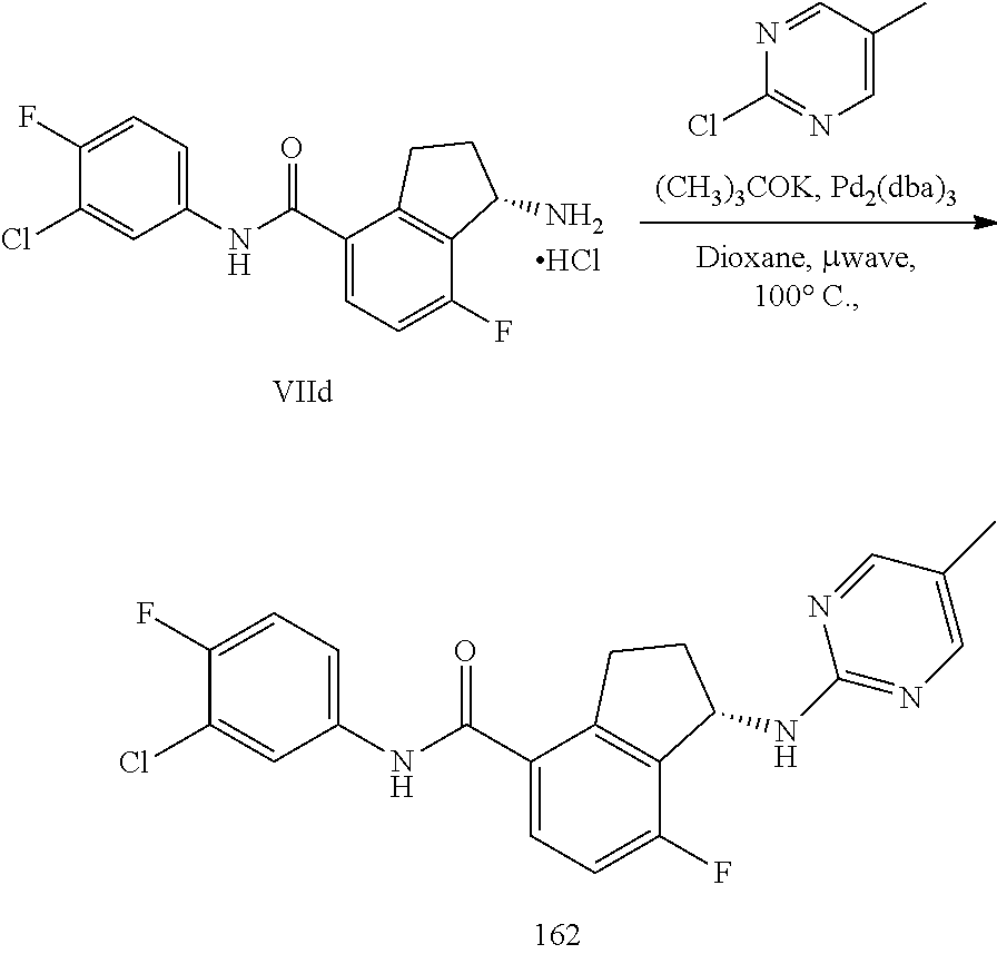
C1(Cl)=CC(NC(C2=CC=C(F)C3=C2CCC3NC2=NC=C(C)C=N2)=O)=CC=C1F.C1(Cl)=CC(NC(C2=CC=C(F)C3=C2CCC3N)=O)=CC=C1F.Cl.N1=CC(C)=CN=C1Cl
